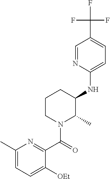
C1(C)=CC=C([OEt])C(C(=O)N2C(C)C(NC3=CC=C(C(F)(F)F)C=N3)CCC2)=N1
